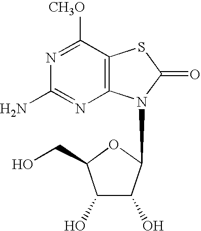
C1([CH3O])=NC(N)=NC2=C1SC(=O)N2C1C(O)C(O)C(CO)O1
